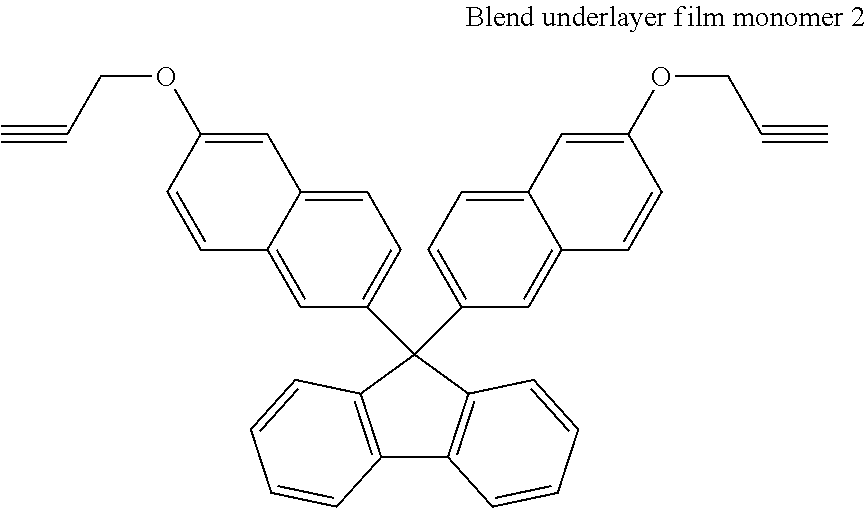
C12=C(C=CC=C1)C(C1=CC=C3C(=C1)C=CC(OCC#C)=C3)(C1=CC=C3C(=C1)C=CC(OCC#C)=C3)C1=C2C=CC=C1
